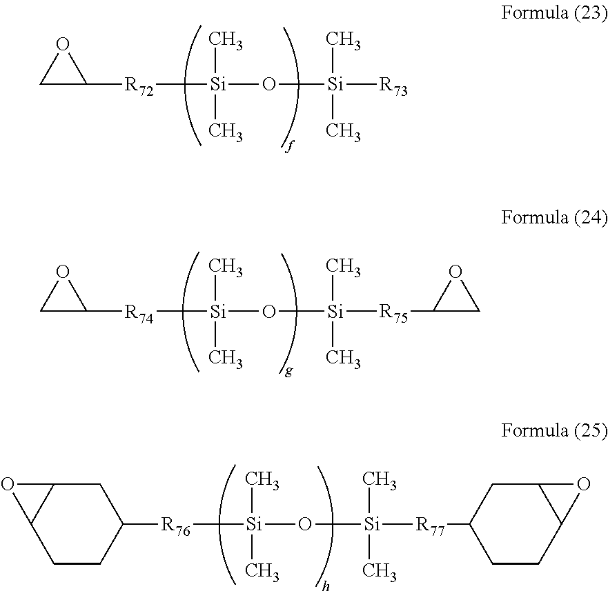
C1C([R72][Si](C)(C)O[Si](C)(C)[R73])O1.C1C([R74][Si](C)(C)O[Si](C)(C)[R75]C2CO2)O1.[R76]([Si](C)(C)O[Si](C)(C)[R77]C1CCC2C(C1)O2)C1CC2C(CC1)O2
